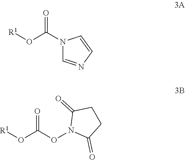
N1(C(O[R1])=O)C=NC=C1.O(C(O[R1])=O)N1C(=O)CCC1=O
